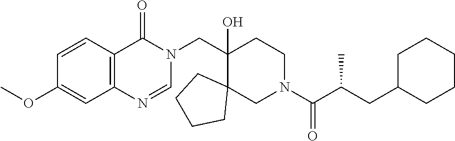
C1(CN2C(=O)C3=C(N=C2)C=C(OC)C=C3)(O)C2(CN(C(C(CC3CCCCC3)C)=O)CC1)CCCC2
